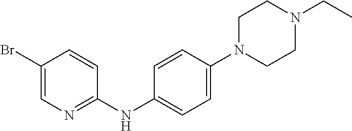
C1(Br)=CN=C(NC2=CC=C(N3CCN(CC)CC3)C=C2)C=C1
